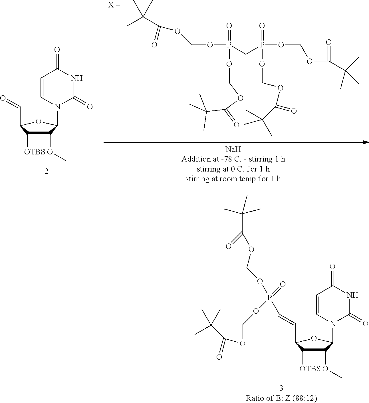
C1(OC)C([OTBS])C(C=O)OC1N1C(=O)NC(=O)C=C1.C(OP(=O)(OCOC(=O)C(C)(C)C)CP(OCOC(C(C)(C)C)=O)(=O)OCOC(=O)C(C)(C)C)OC(=O)C(C)(C)C.C1(OC)C([OTBS])C(C=CP(OCOC(=O)C(C)(C)C)(=O)OCOC(=O)C(C)(C)C)OC1N1C(=O)NC(=O)C=C1
